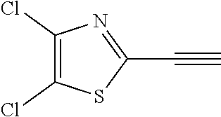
C1(Cl)=C(Cl)SC(C#C)=N1
